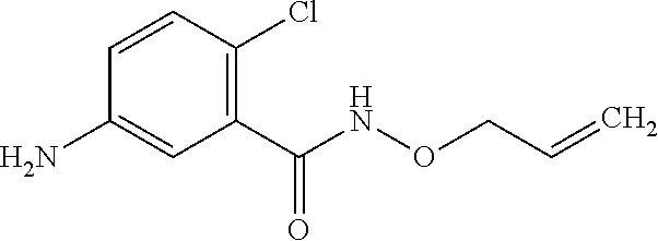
C1(C(NOCC=C)=O)=C(Cl)C=CC(N)=C1
